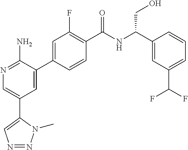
N1=C(N)C(C2=CC(F)=C(C(NC(C3=CC(C(F)F)=CC=C3)CO)=O)C=C2)=CC(C2=CN=NN2C)=C1
